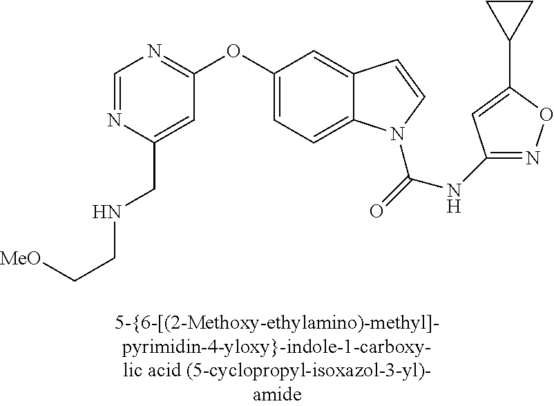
C1=NC(CNCC[MeO])=CC(OC2=CC=C3C(=C2)C=CN3C(=O)NC2=NOC(C3CC3)=C2)=N1
